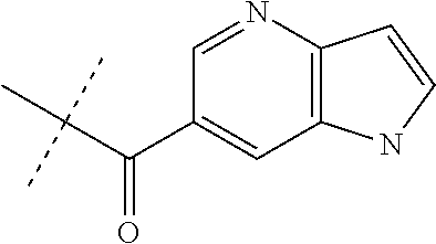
C1(C(C(C)(C)C)=O)=CC2=C(N=C1)C=CN2
